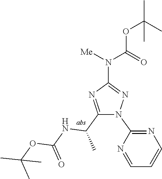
C1(N2N=C(N(C(=O)OC(C)(C)C)[Me])N=C2C(NC(OC(C)(C)C)=O)C)=NC=CC=N1
